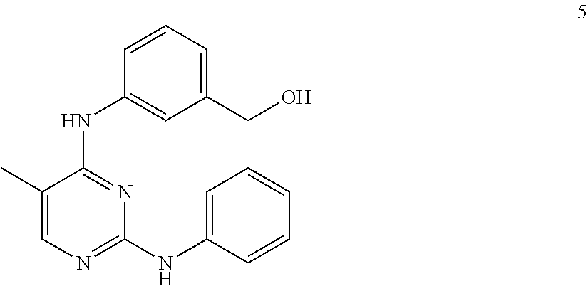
C1=CC=C(CO)C=C1NC1=NC(NC2=CC=CC=C2)=NC=C1C
